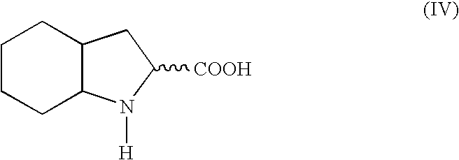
C1CCC2C(C1)CC([COOH])N2[H]
